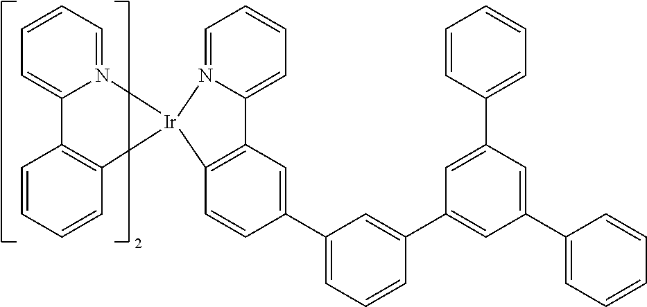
C12=C(C=CC(C3=CC=CC(C4=CC(C5=CC=CC=C5)=CC(C5=CC=CC=C5)=C4)=C3)=C1)[Ir]1(N3=CC=CC=C23)N2=CC=CC=C2C2=C1C=CC=C2
